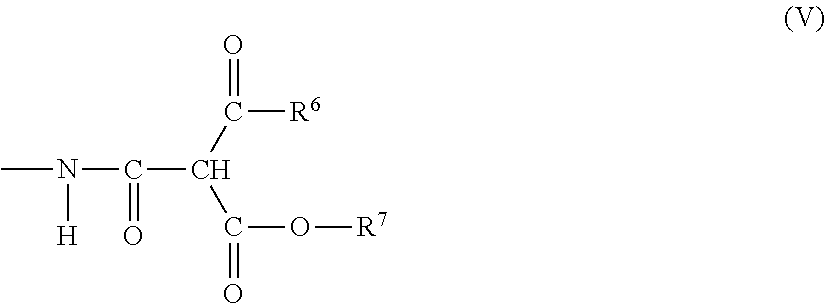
CN([H])C(=O)C(C([R6])=O)C(O[R7])=O
